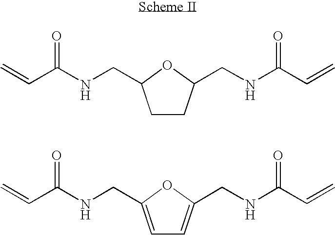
C1CC(CNC(C=C)=O)OC1CNC(C=C)=O.C1=C(CNC(C=C)=O)OC(CNC(C=C)=O)=C1
